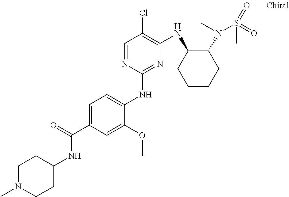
C1(NC2=CC=C(C(=O)NC3CCN(C)CC3)C=C2OC)=NC(NC2CCCCC2N(S(=O)(C)=O)C)=C(Cl)C=N1
